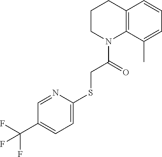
C1CN(C(=O)CSC2=CC=C(C(F)(F)F)C=N2)C2=C(C1)C=CC=C2C
